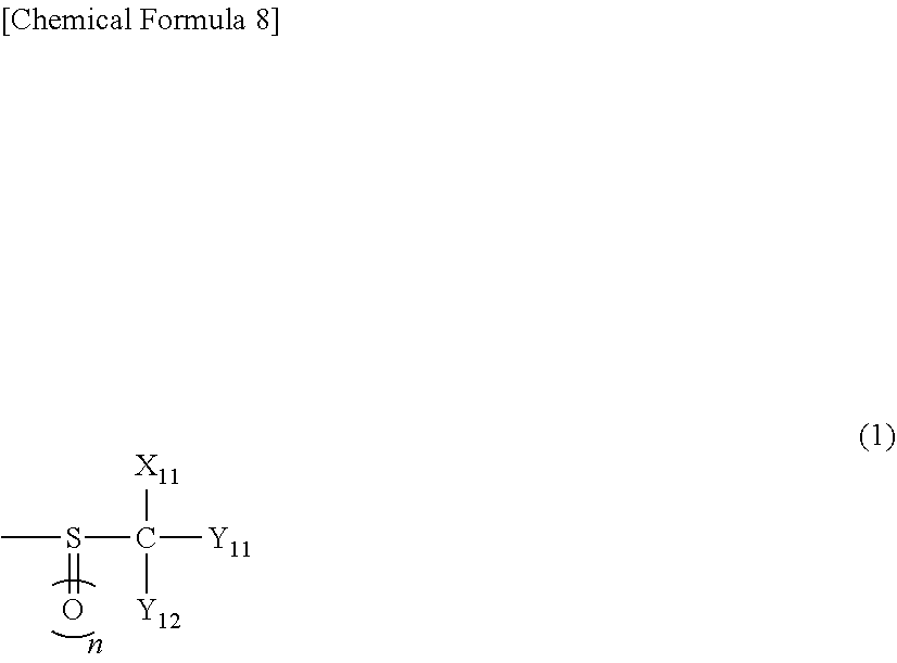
S(C([Y11])([X11])[Y12])(=O)C
